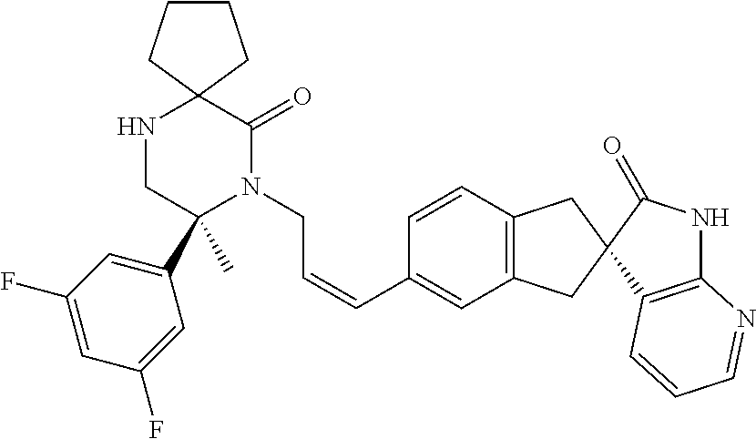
N1CC(C)(C2=CC(F)=CC(F)=C2)N(CC=CC2=CC3=C(C=C2)CC2(C3)C3=C(NC2=O)N=CC=C3)C(=O)C12CCCC2
